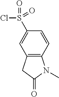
C12=C(C=CC(S(Cl)(=O)=O)=C1)N(C)C(=O)C2
